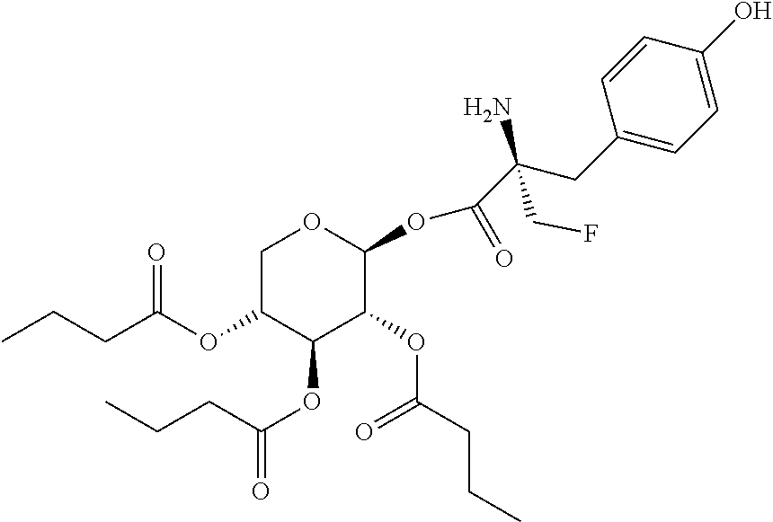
C1C(OC(CCC)=O)C(OC(=O)CCC)C(OC(CCC)=O)C(OC(C(N)(CC2=CC=C(O)C=C2)CF)=O)O1
